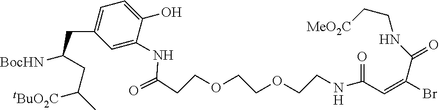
C1(O)=CC=C(CC([BocHN])CC(C)[tBuO2C])C=C1NC(=O)CCOCCOCCNC(C=C(Br)C(=O)NCC[MeO2C])=O
